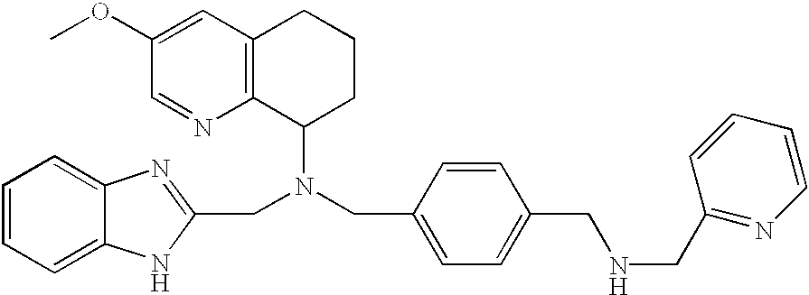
C12=C(C=C(OC)C=N1)CCCC2N(CC1=CC=C(CNCC2=NC=CC=C2)C=C1)CC1=NC2=CC=CC=C2N1
